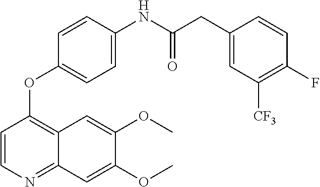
C1=CN=C2C(=C1OC1=CC=C(NC(CC3=CC([CF3])=C(F)C=C3)=O)C=C1)C=C(OC)C(OC)=C2
